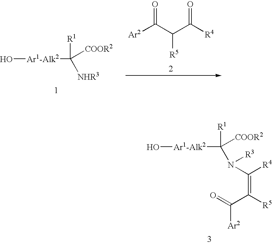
O[Ar1-Alk2]C([R1])([NHR3])[COOR2].[Ar2]C(C(C([R4])=O)[R5])=O.O[Ar1-Alk2]C([R1])([COOR2])N([R3])C([R4])=C([R5])C(=O)[Ar2]
